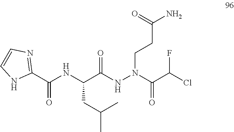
C(C(NN(C(C(Cl)F)=O)CCC(N)=O)=O)(NC(=O)C1=NC=CN1)CC(C)C
